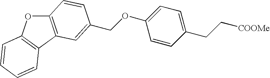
O(C1=CC=C(CC[COOMe])C=C1)CC1=CC2=C(OC3=C2C=CC=C3)C=C1
